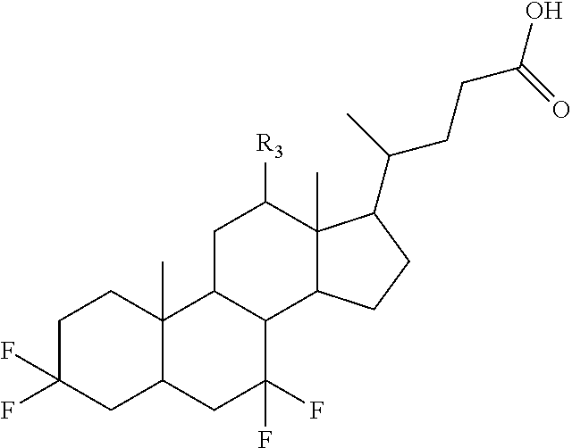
C1C(F)(F)CC2C(C)(C1)C1C(C(F)(F)C2)C2C(C)(C([R3])C1)C(C(C)CCC(O)=O)CC2
